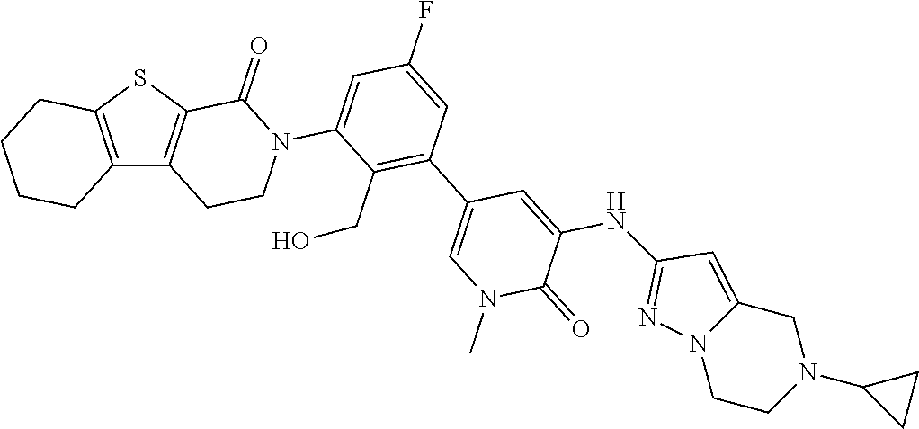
C12=C(SC3=C1CCN(C1=CC(F)=CC(C4=CN(C)C(=O)C(NC5=NN6CCN(C7CC7)CC6=C5)=C4)=C1CO)C3=O)CCCC2
